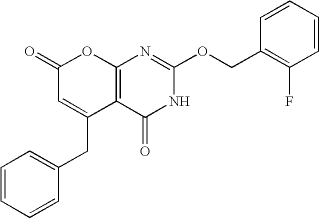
C12=C(C(=O)NC(OCC3=C(F)C=CC=C3)=N1)C(CC1=CC=CC=C1)=CC(=O)O2
